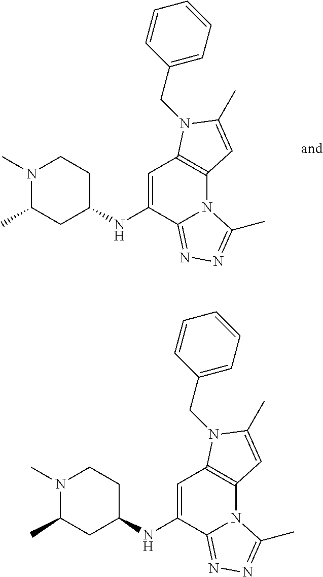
N1(C)C(C)CC(NC2=CC3=C(N4C2=NN=C4C)C=C(C)N3CC2=CC=CC=C2)CC1.N1(C)C(C)CC(NC2=CC3=C(N4C2=NN=C4C)C=C(C)N3CC2=CC=CC=C2)CC1
